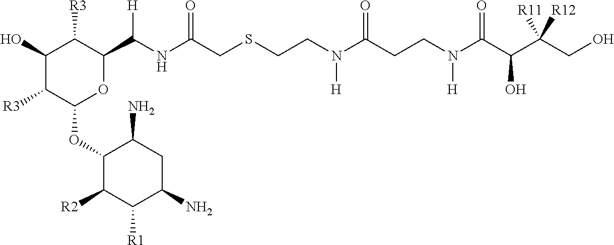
N(C(CSCCN(C(CCN(C(C(C(CO)([R12])[R11])O)=O)[H])=O)[H])=O)C(C1C([R3])C(O)C([R3])C(OC2C([R2])C([R1])C(N)CC2N)O1)[H]
